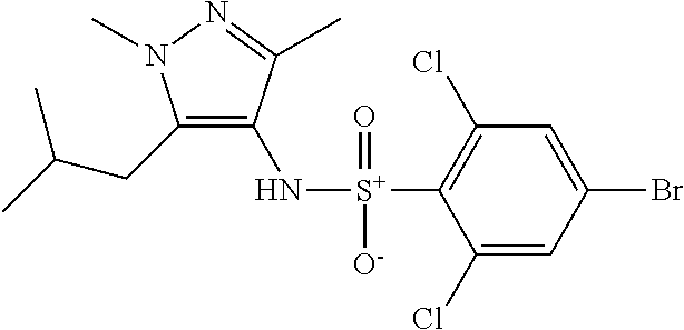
C1(CC(C)C)=C(N[S+](C2=C(Cl)C=C(Br)C=C2Cl)(=O)[O-])C(C)=NN1C
